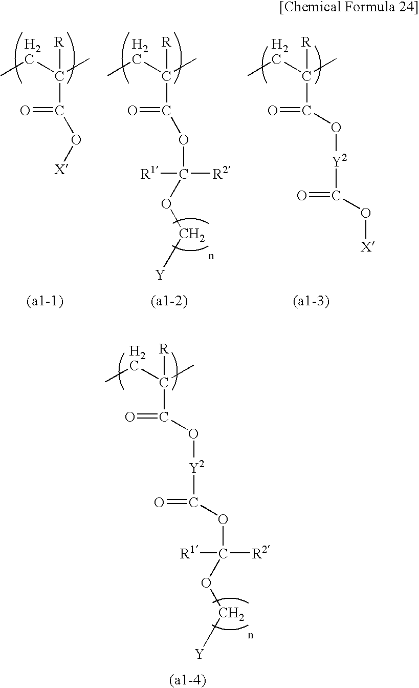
CCC(C)([R])C(O[X])=O.CCC(C)([R])C(OC([R2])([R1])OC[Y])=O.CCC(C)([R])C(=O)O[Y2]C(=O)O[X].CCC(C)([R])C(=O)O[Y2]C(=O)OC([R2])([R1])OC[Y]
